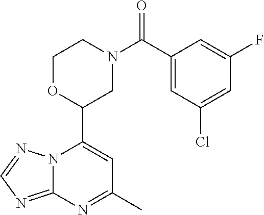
N12C(=NC=N1)N=C(C)C=C2C1CN(C(=O)C2=CC(Cl)=CC(F)=C2)CCO1
